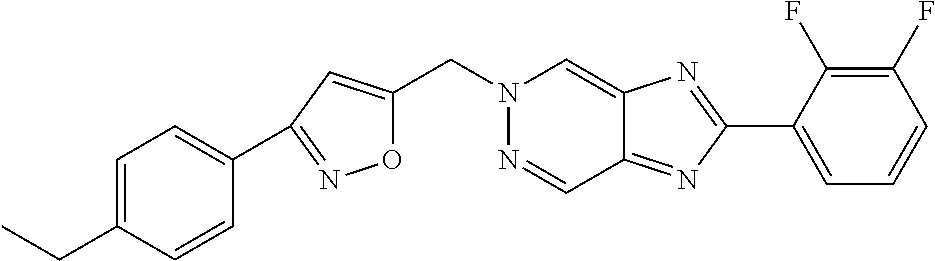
C(N1N=CC2=NC(C3=CC=CC(F)=C3F)=NC2=C1)C1=CC(C2=CC=C(CC)C=C2)=NO1
